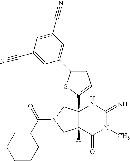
C12(C3=CC=C(C4=CC(C#N)=CC(C#N)=C4)S3)C([H])(C(=O)N(C)C(=N)N1)CN(C(=O)C1CCCCC1)C2
